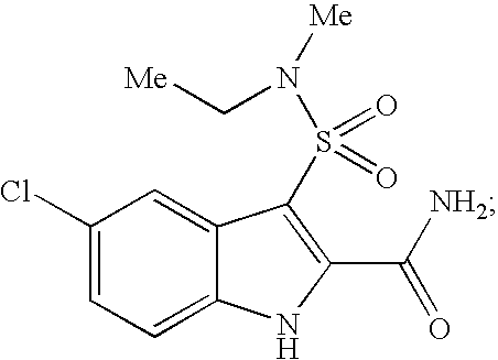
C1(Cl)=CC=C2C(=C1)C(S(=O)(=O)N([Me])C[Me])=C(C([NH2])=O)N2
